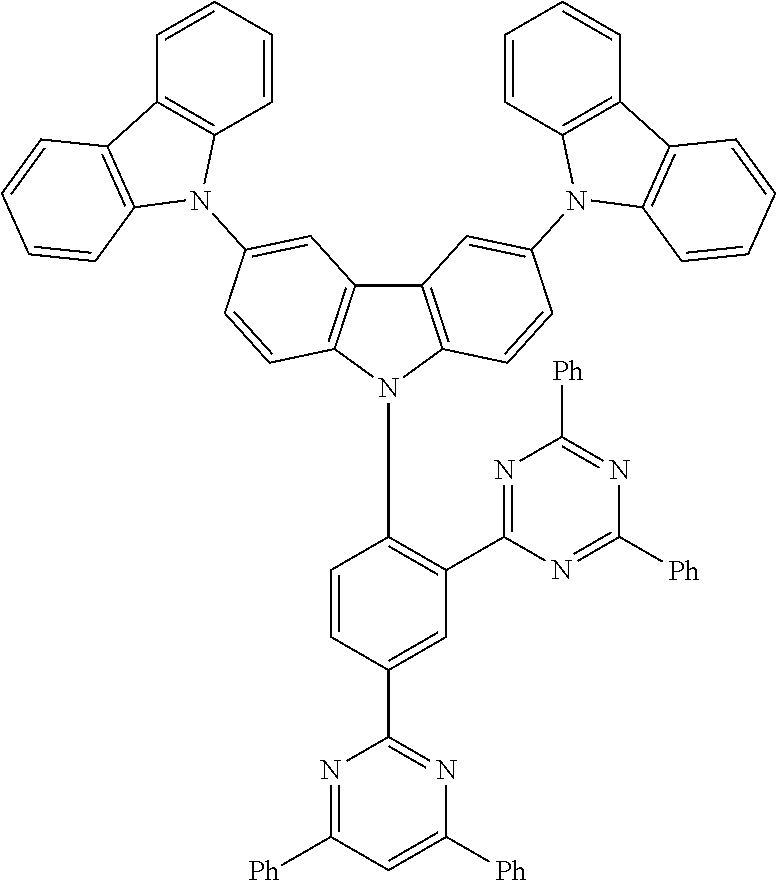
C1=C(C2=NC([Ph])=CC([Ph])=N2)C=CC(N2C3=C(C4=C2C=CC(N2C5=C(C6=C2C=CC=C6)C=CC=C5)=C4)C=C(N2C4=C(C5=C2C=CC=C5)C=CC=C4)C=C3)=C1C1=NC([Ph])=NC([Ph])=N1
